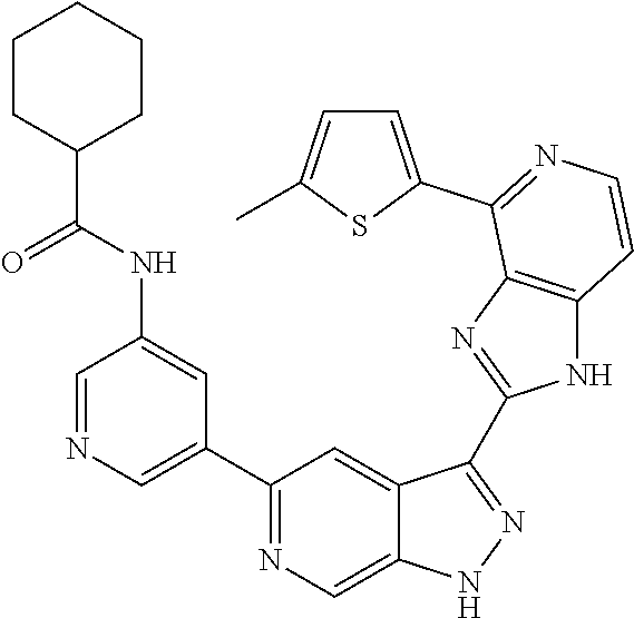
C1=NC=C(C2=NC=C3C(=C2)C(C2=NC4=C(N2)C=CN=C4C2=CC=C(C)S2)=NN3)C=C1NC(=O)C1CCCCC1
